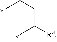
C(C([RA])C)CC
